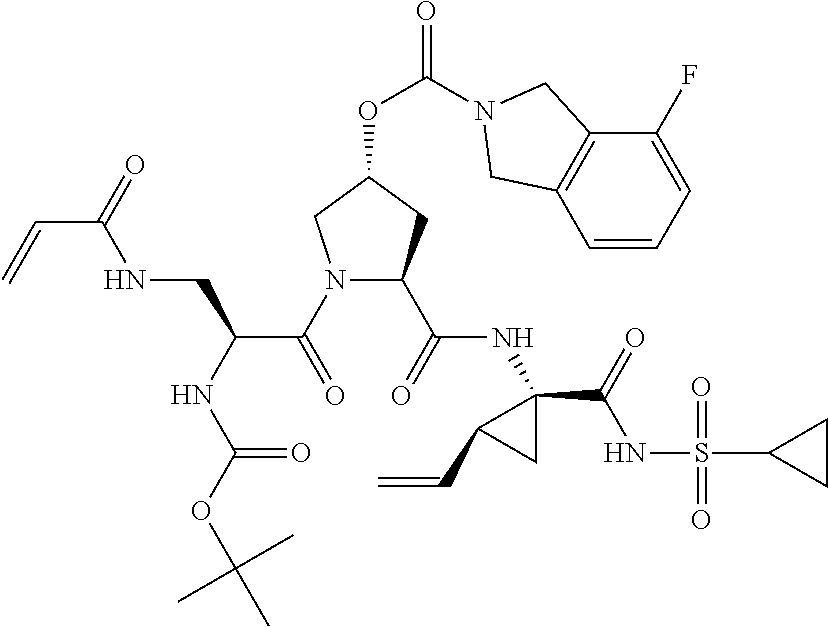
N1(C(=O)C(NC(=O)OC(C)(C)C)CNC(=O)C=C)C(C(=O)NC2(C(=O)NS(=O)(=O)C3CC3)C(C=C)C2)CC(OC(=O)N2CC3=C(C=CC=C3F)C2)C1
